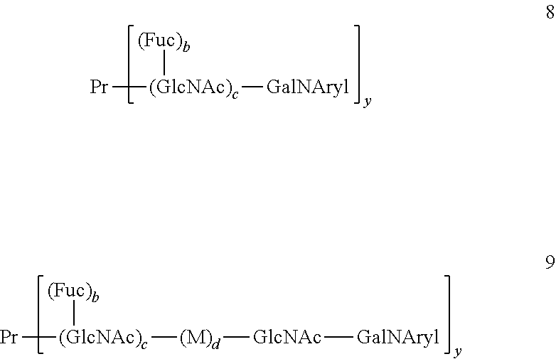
[(Fuc)b][(GlcNAc)c]([Pr])[GalNAryl].[(Fuc)b][(GlcNAc)c]([Pr])[(M)d][GlcNAc][GalNAryl]
